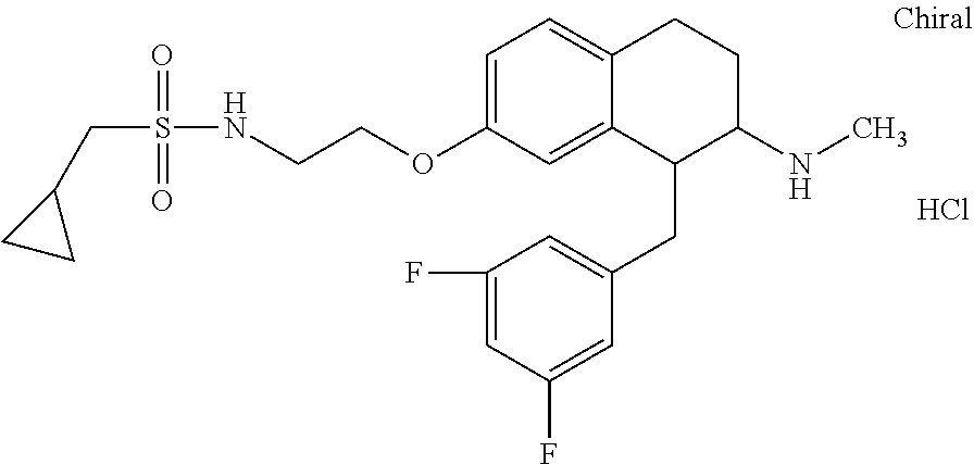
Cl.C1=C(OCCNS(CC2CC2)(=O)=O)C=C2C(=C1)CCC(NC)C2CC1=CC(F)=CC(F)=C1
